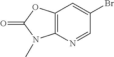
C12=C(N=CC(Br)=C1)N(C)C(=O)O2
